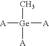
[A][Ge](C)([A])[A]
